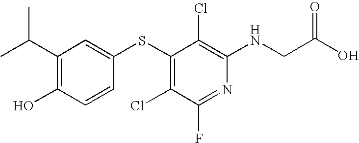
C(C1=C(O)C=CC(SC2=C(Cl)C(F)=NC(NCC(=O)O)=C2Cl)=C1)(C)C
